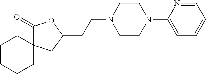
C1(CCN2CCN(C3=CC=CC=N3)CC2)OC(=O)C2(C1)CCCCC2
